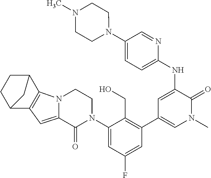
C1(NC2=CC(C3=C(CO)C(N4CCN5C(=CC6=C5C5CCC6C5)C4=O)=CC(F)=C3)=CN(C)C2=O)=CC=C(N2CCN(C)CC2)C=N1
